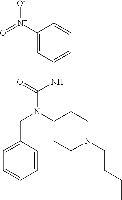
C1=C(CN(C(NC2=CC=CC([N+](=O)[O-])=C2)=O)C2CCN(CCCC)CC2)C=CC=C1
